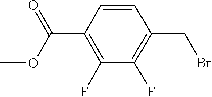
C1=CC(C(=O)OC)=C(F)C(F)=C1CBr
